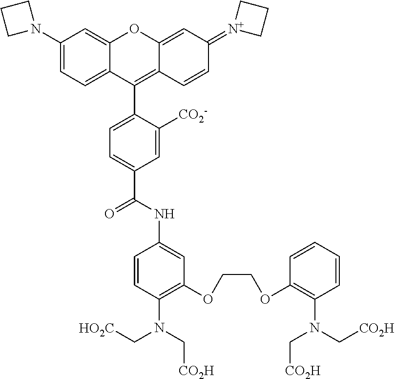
C1(N2CCC2)=CC=C2C(=C1)OC1=CC(=[N+]3CCC3)C=CC1=C2C1=CC=C(C(NC2=CC(OCCOC3=C(N(C[CO2H])C[CO2H])C=CC=C3)=C(N(C[CO2H])C[HO2C])C=C2)=O)C=C1[CO2-]
